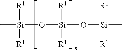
C[Si](O[Si](O[Si]([R1])([R1])C)([R1])[R1])([R1])[R1]
